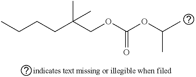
CCCCC(COC(OC(C)C)=O)(C)C
